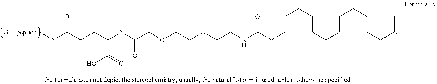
CNC(CCC(NC(COCCOCCNC(CCCCCCCCCCCCCCC)=O)=O)C(=O)O)=O
